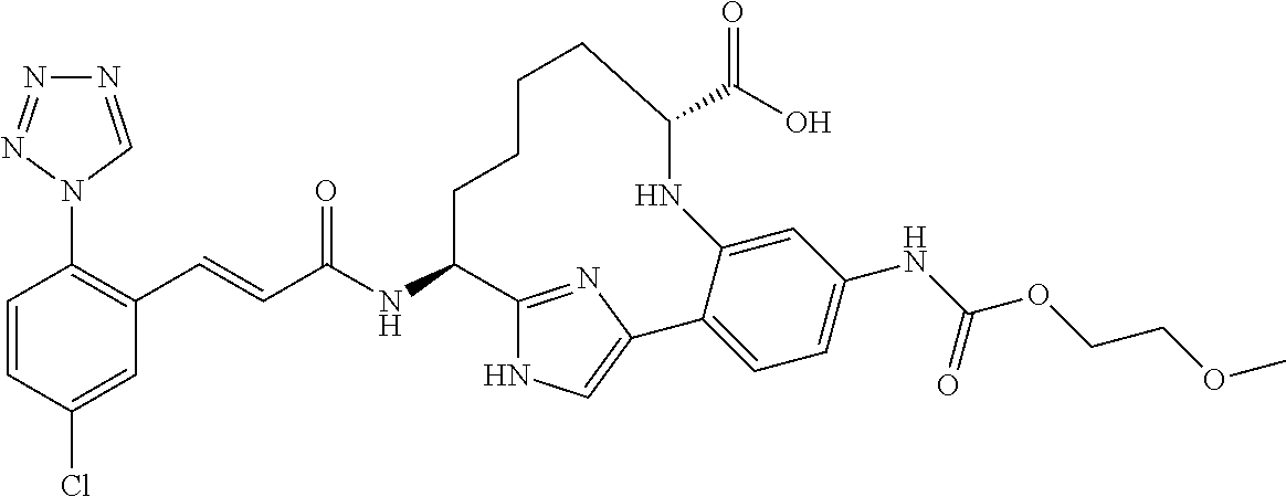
C1(C=CC(NC2C3=NC(=CN3)C3=CC=C(NC(OCCOC)=O)C=C3NC(C(O)=O)CCCC2)=O)=C(N2C=NN=N2)C=CC(Cl)=C1
